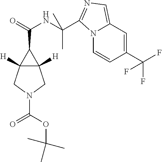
N12C=CC(C(F)(F)F)=CC1=CN=C2C(NC(=O)C1C2([H])C1([H])CN(C(OC(C)(C)C)=O)C2)(C)C
